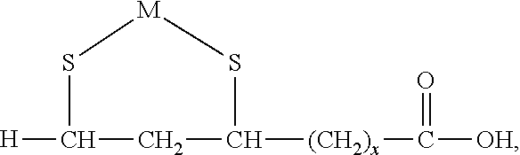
[H]C1S[M]SC([(CH2)x]C(=O)[OH])C1
